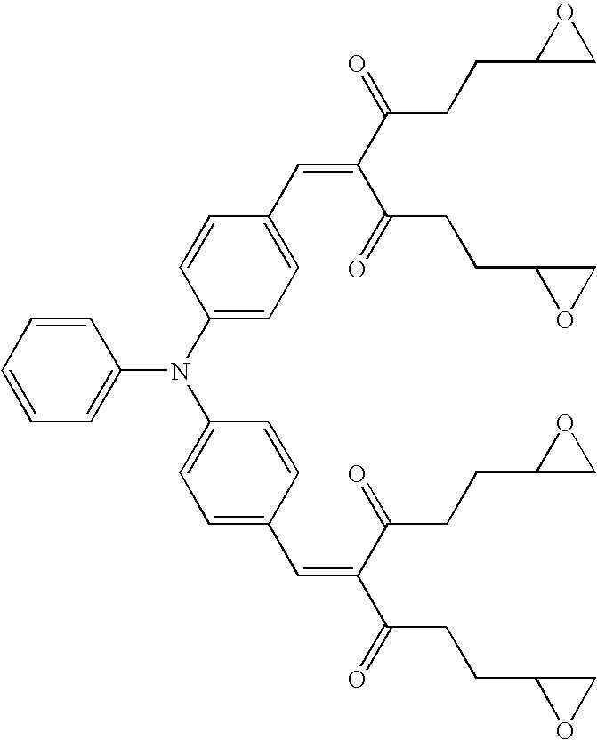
C1=CC=C(N(C2=CC=C(C=C(C(CCC3OC3)=O)C(=O)CCC3CO3)C=C2)C2=CC=C(C=C(C(=O)CCC3OC3)C(=O)CCC3CO3)C=C2)C=C1
